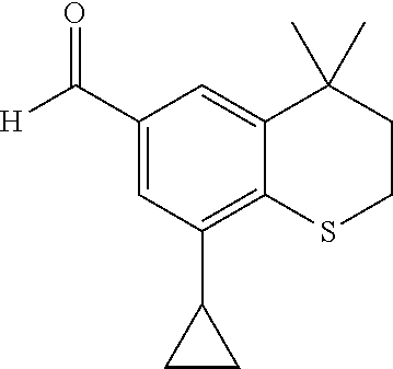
C1(C([H])=O)=CC(C2CC2)=C2C(=C1)C(C)(C)CCS2
